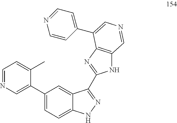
C1=NC=C(C2=CC=C3C(=C2)C(C2=NC4=C(N2)C=NC=C4C2=CC=NC=C2)=NN3)C(C)=C1
